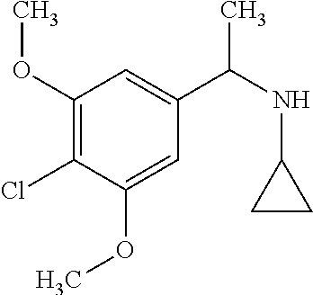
C1(OC)=C(Cl)C(OC)=CC(C(NC2CC2)C)=C1
